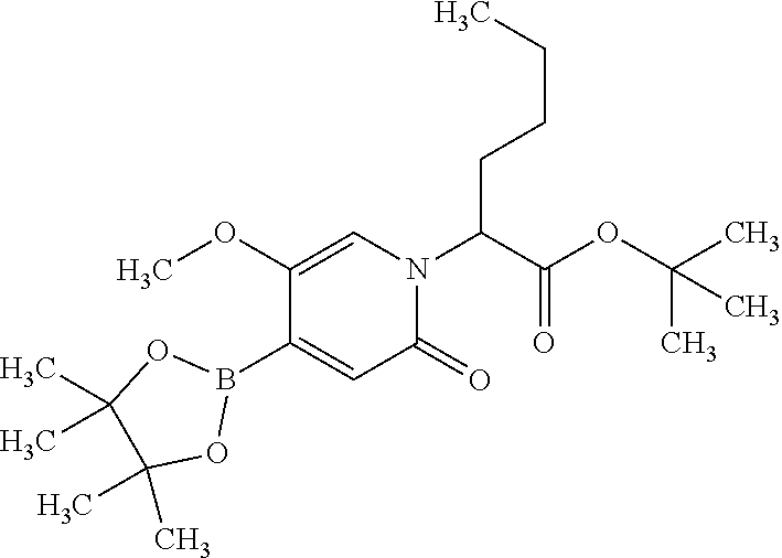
C1(OC)=CN(C(C(OC(C)(C)C)=O)CCCC)C(=O)C=C1B1OC(C)(C)C(C)(C)O1
